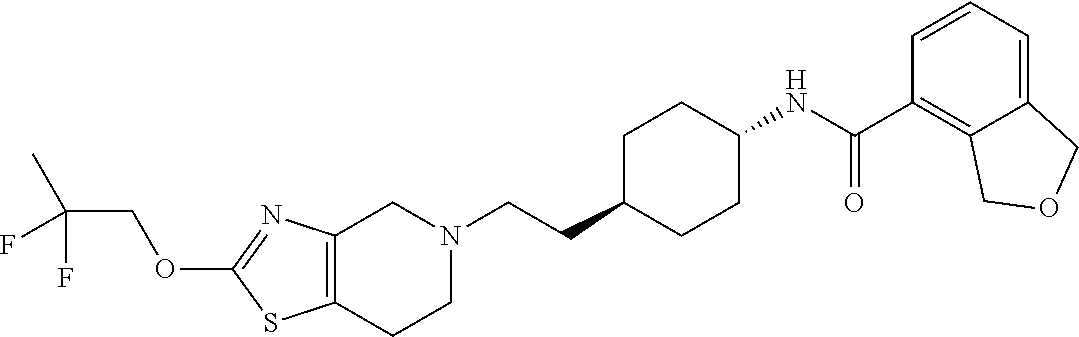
C12=C(CCN(CCC3CCC(NC(C4=C5C(=CC=C4)COC5)=O)CC3)C1)SC(OCC(C)(F)F)=N2
